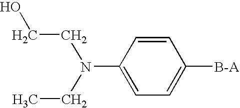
C1(N(CC)CCO)=CC=C([B-A])C=C1
